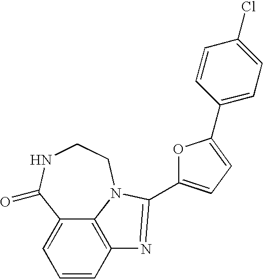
C1=CC2=C3C(=C1)C(=O)NCCN3C(C1=CC=C(C3=CC=C(Cl)C=C3)O1)=N2
